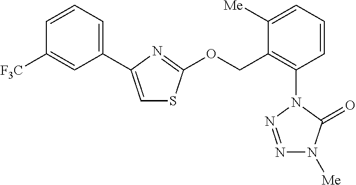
C1=CC=C(C2=CSC(OCC3=C(N4N=NN([Me])C4=O)C=CC=C3[Me])=N2)C=C1[F3C]
